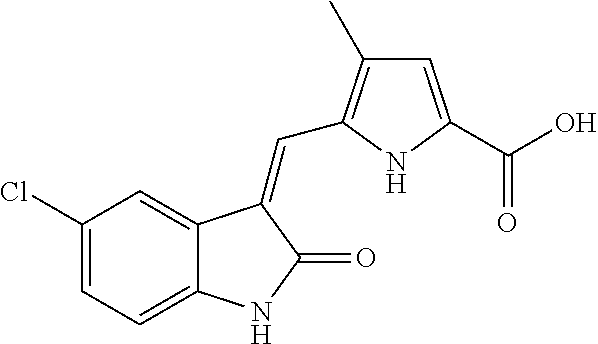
C1(Cl)=CC=C2C(=C1)C(=CC1=C(C)C=C(C(O)=O)N1)C(=O)N2
